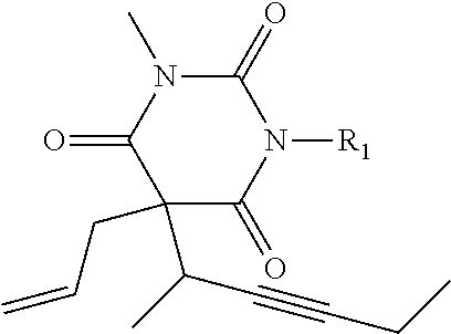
C1(=O)N(C)C(=O)C(C(C)C#CCC)(CC=C)C(=O)N1[R1]
